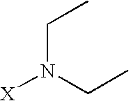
[X]N(CC)CC
